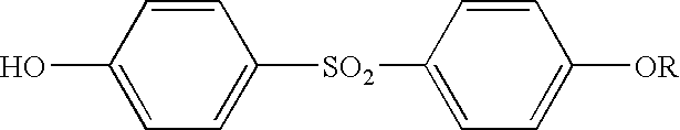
C1(O)=CC=C([SO2]C2=CC=C([OR])C=C2)C=C1
